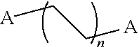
[A]CC[A]
